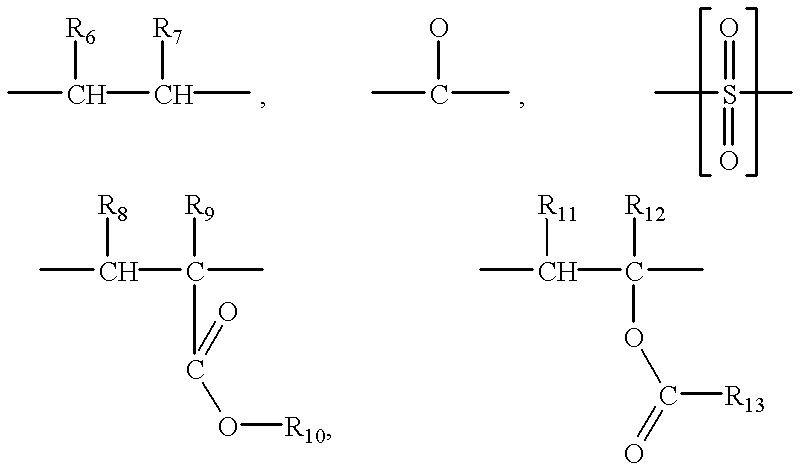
CC(C(C)[R7])[R6].CC(C)O.CS(C)(=O)=O.CC(C(C)([R9])C(=O)O[R10])[R8].CC(C(C)([R12])OC(=O)[R13])[R11]
